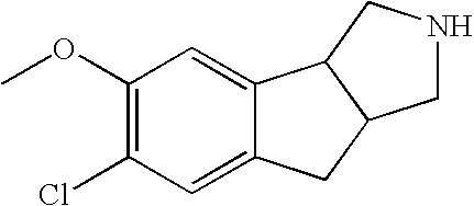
C1(OC)=C(Cl)C=C2C(=C1)C1C(C2)CNC1
